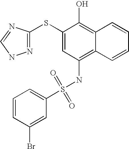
C1=CC(Br)=CC(S(NC2=C3C(=C(O)C(SC4=NNC=N4)=C2)C=CC=C3)(=O)=O)=C1
